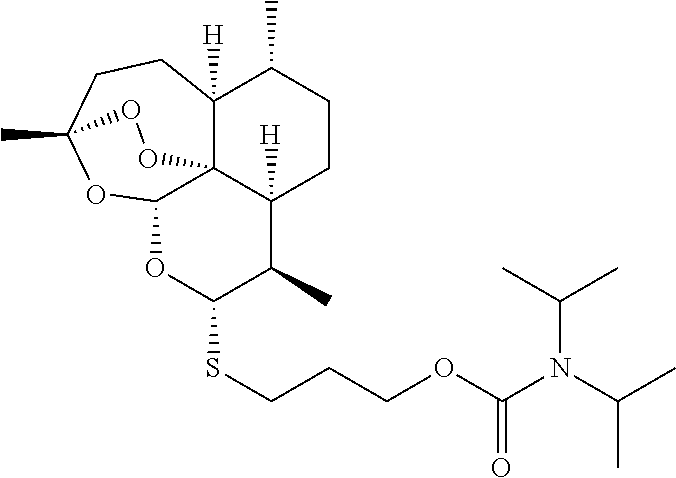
S(CCCOC(N(C(C)C)C(C)C)=O)C1OC2OC3(C)CCC4([H])C(C)CCC([H])(C1C)C24OO3
